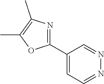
C1(C2=CC=NN=C2)=NC(C)=C(C)O1
